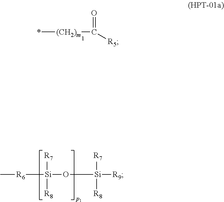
*[(CH2)m]C([R5])=O.C[R6][Si]([R7])([R8])O[Si]([R7])([R8])[R9]
